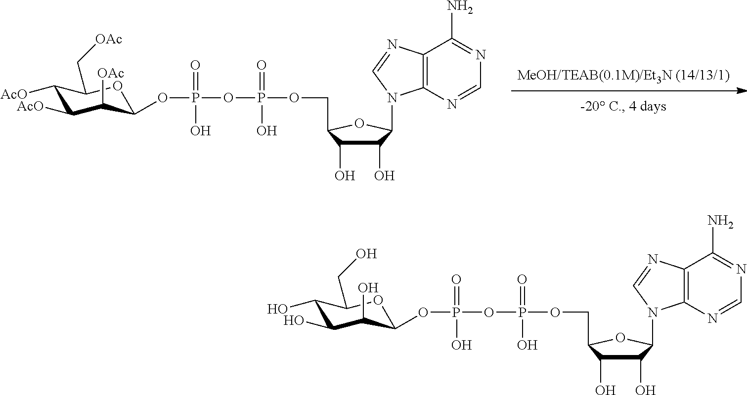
C1(O)C(O)C(COP(OP(OC2C([OAc])C([AcO])C([AcO])C(C[OAc])O2)(=O)O)(=O)O)OC1N1C2=C(C(N)=NC=N2)N=C1.C1(O)C(O)C(COP(OP(OC2C(O)C(O)C(O)C(CO)O2)(=O)O)(=O)O)OC1N1C2=C(C(N)=NC=N2)N=C1
